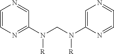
C1=CN=C(N(CN(C2=CN=CC=N2)[R])[R])C=N1
